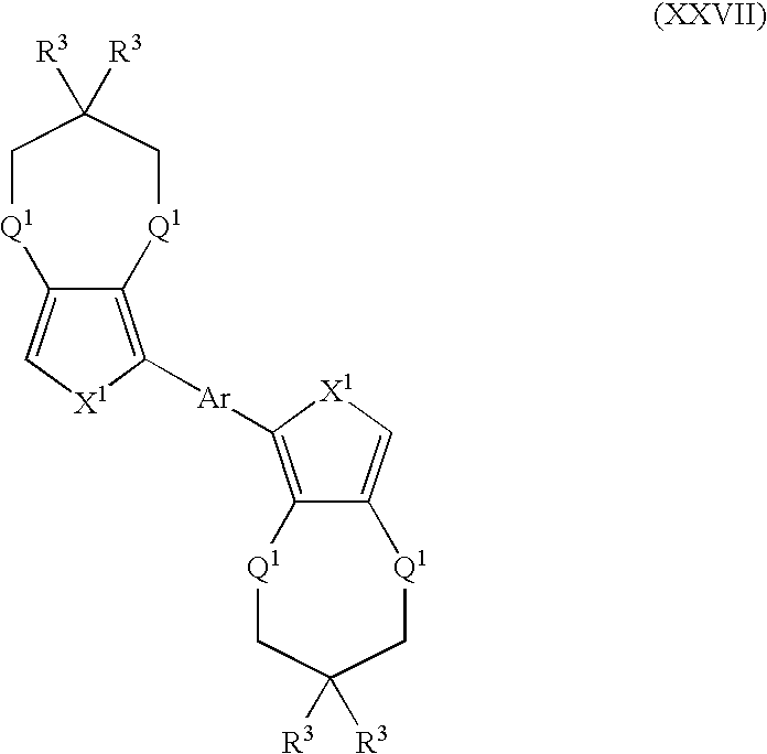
C12=C([Ar]C3=C4C(=C[X1]3)[Q1]CC([R3])([R3])C[Q1]4)[X1]C=C1[Q1]CC([R3])([R3])C[Q1]2
